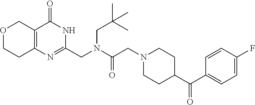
O1CCC2=C(C1)C(=O)NC(CN(C(CN1CCC(C(C3=CC=C(F)C=C3)=O)CC1)=O)CC(C)(C)C)=N2
